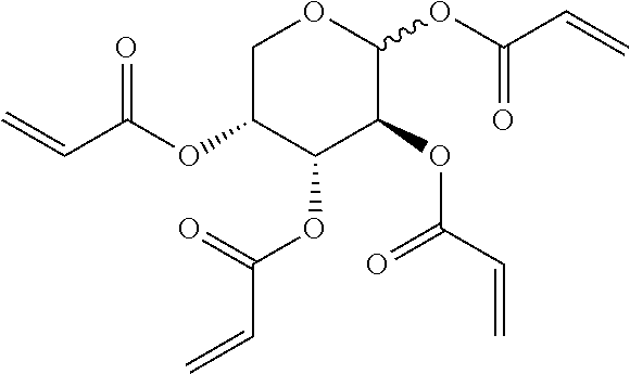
C=CC(OC1C(OC(=O)C=C)C(OC(=O)C=C)C(OC(C=C)=O)OC1)=O
